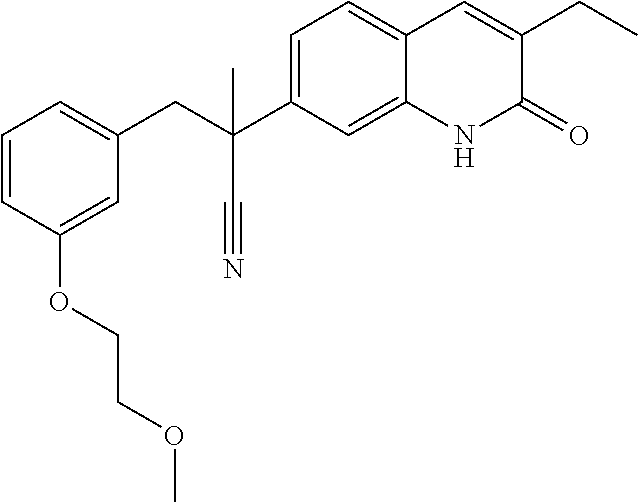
C1=CC(OCCOC)=CC(CC(C2=CC=C3C(=C2)NC(=O)C(CC)=C3)(C)C#N)=C1
